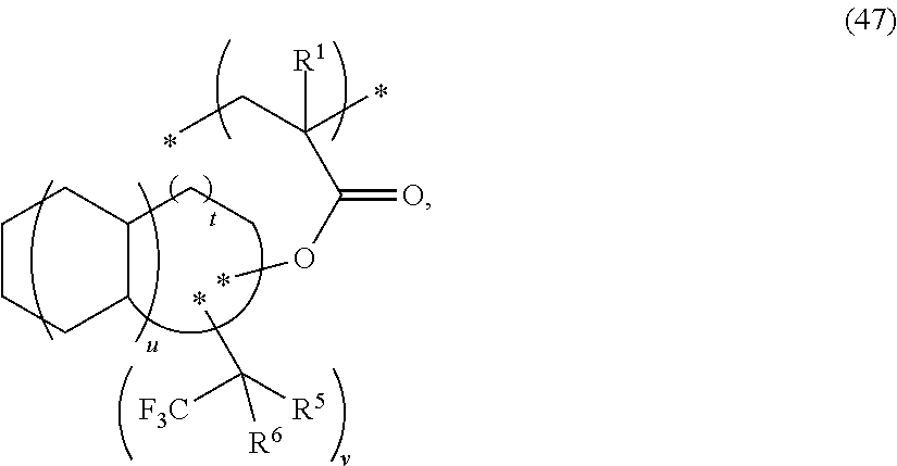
CCC(C)(C(OC)=O)[R1].[F3C]C([R5])(C)[R6].C1CCCC(CC)C1
